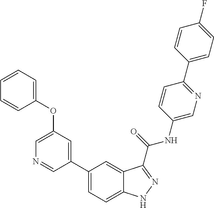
C1(OC2=CC=CC=C2)=CN=CC(C2=CC=C3C(=C2)C(C(NC2=CN=C(C4=CC=C(F)C=C4)C=C2)=O)=NN3)=C1
